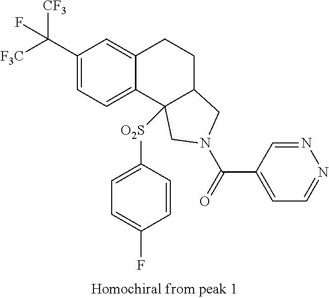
[F3C]C(C1=CC=C2C(=C1)CCC1C2([O2S]C2=CC=C(F)C=C2)CN(C(=O)C2=CC=NN=C2)C1)([CF3])F
